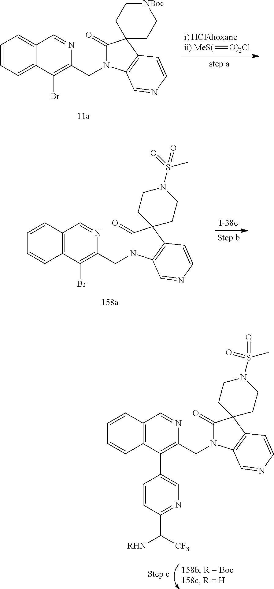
[MeS(]=[O)2Cl].C1=CC=C2C(=C1)C=NC(CN1C(=O)C3(C4=C1C=NC=C4)CC[NBoc]CC3)=C2Br.C1=CC2=C(C=C1)C(Br)=C(CN1C(=O)C3(C4=C1C=NC=C4)CCN(S(=O)(C)=O)CC3)N=C2.C1=CC2=C(C=C1)C(C1=CN=C(C([CF3])[RHN])C=C1)=C(CN1C(=O)C3(C4=C1C=NC=C4)CCN(S(=O)(C)=O)CC3)N=C2
